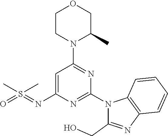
C1=C(N=S(=O)(C)C)N=C(N2C(CO)=NC3=C2C=CC=C3)N=C1N1C(C)COCC1
